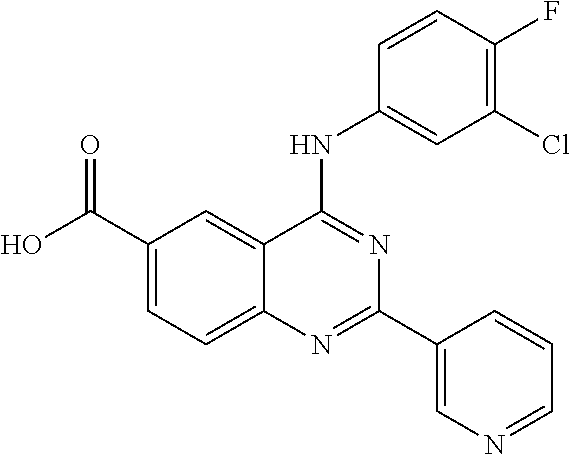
C1(C(O)=O)=CC=C2C(=C1)C(NC1=CC(Cl)=C(F)C=C1)=NC(C1=CN=CC=C1)=N2
